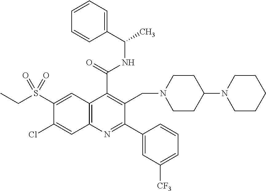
C1(C(=O)NC(C2=CC=CC=C2)C)=C(CN2CCC(N3CCCCC3)CC2)C(C2=CC([CF3])=CC=C2)=NC2=C1C=C(S(CC)(=O)=O)C(Cl)=C2
